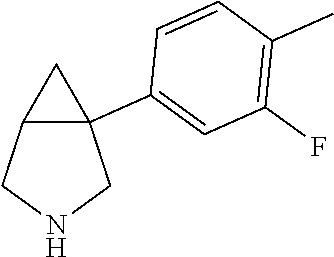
C12C(C3=CC(F)=C(C)C=C3)(CNC1)C2
